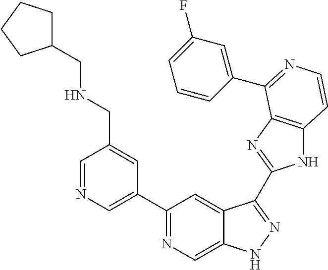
C1=NC=C(C2=NC=C3C(=C2)C(C2=NC4=C(N2)C=CN=C4C2=CC(F)=CC=C2)=NN3)C=C1CNCC1CCCC1
